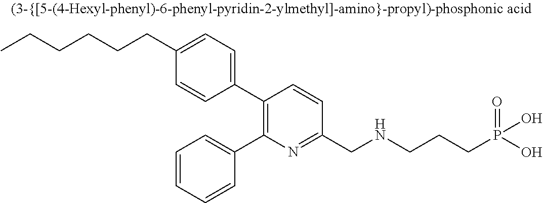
C(CCCC1=CC=C(C2=C(C3=CC=CC=C3)N=C(CNCCCP(O)(O)=O)C=C2)C=C1)CC
